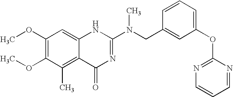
C1(OC)=C(OC)C(C)=C2C(=C1)NC(N(CC1=CC(OC3=NC=CC=N3)=CC=C1)C)=NC2=O
